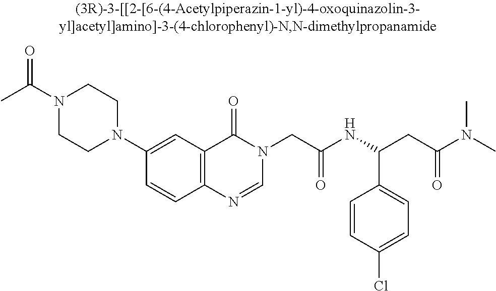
CC(N1CCN(C2=CC3=C(C=C2)N=CN(CC(NC(CC(N(C)C)=O)C2=CC=C(Cl)C=C2)=O)C3=O)CC1)=O
